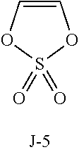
C1=COS(=O)(=O)O1
